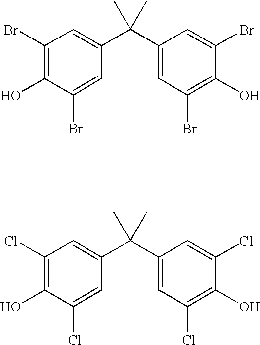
C1(Br)=C(O)C(Br)=CC(C(C2=CC(Br)=C(O)C(Br)=C2)(C)C)=C1.C1(Cl)=C(O)C(Cl)=CC(C(C2=CC(Cl)=C(O)C(Cl)=C2)(C)C)=C1
